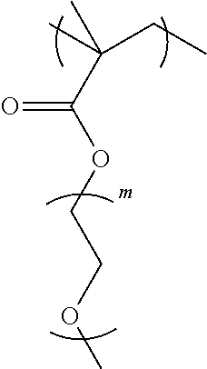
CC(C(OCCOC)=O)(C)CC
